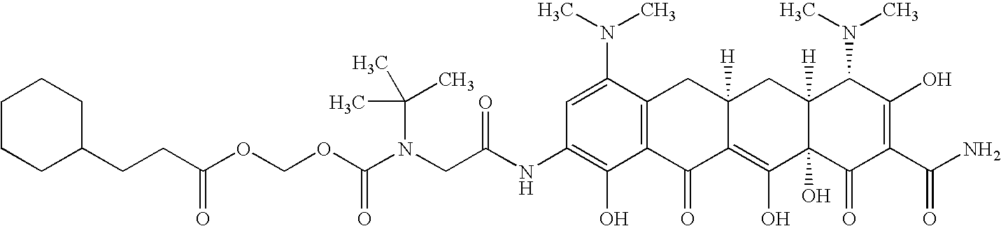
N(CC(NC1=C(O)C2=C(C(N(C)C)=C1)CC1([H])C(=C(O)C3(O)C([H])(C1)C(N(C)C)C(O)=C(C(N)=O)C3=O)C2=O)=O)(C(OCOC(CCC1CCCCC1)=O)=O)C(C)(C)C
